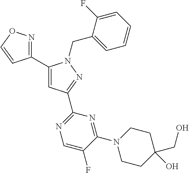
C1(C2=NOC=C2)=CC(C2=NC=C(F)C(N3CCC(CO)(O)CC3)=N2)=NN1CC1=CC=CC=C1F
